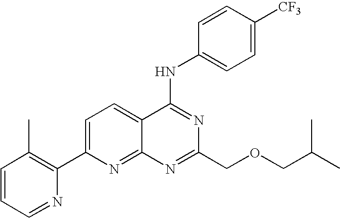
C1=CC=NC(C2=CC=C3C(=N2)N=C(COCC(C)C)N=C3NC2=CC=C([CF3])C=C2)=C1C
